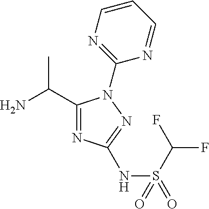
C1(C(C)N)=NC(NS(C(F)F)(=O)=O)=NN1C1=NC=CC=N1
